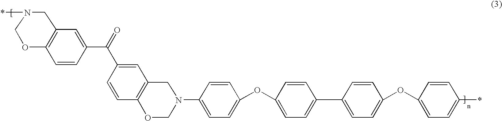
C1(C(C2=CC3=C(C=C2)OCN(C2=CC=C(OC4=CC=C(C5=CC=C(OC6=CC=C(*)C=C6)C=C5)C=C4)C=C2)C3)=O)=CC2=C(C=C1)OCN(*)C2
